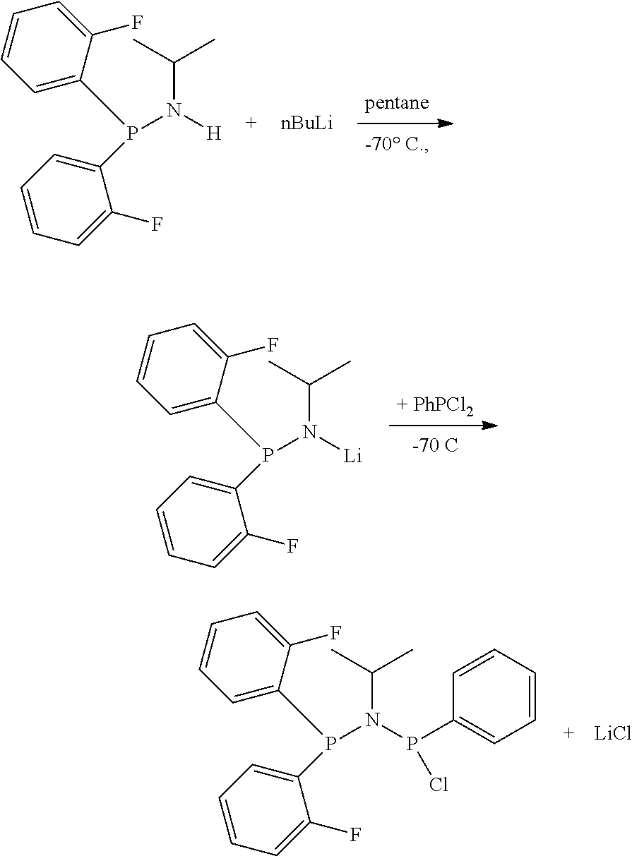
N([H])(C(C)C)P(C1=CC=CC=C1F)C1=CC=CC=C1F.[nBuLi].N([Li])(C(C)C)P(C1=CC=CC=C1F)C1=CC=CC=C1F.N(P(C1=CC=CC=C1)Cl)(C(C)C)P(C1=CC=CC=C1F)C1=CC=CC=C1F.[LiCl]
